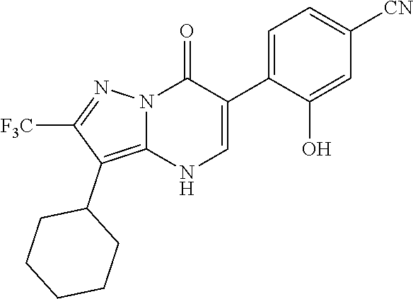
O=C1N2C(=C(C3CCCCC3)C([F3C])=N2)NC=C1C1=CC=C([CN])C=C1O
